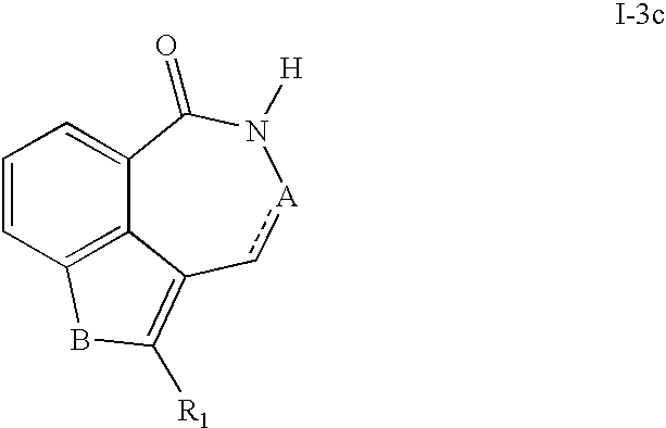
C1=CC2=C3C(=C1)C(=O)N([H])[A]cC3=C([R1])B2
